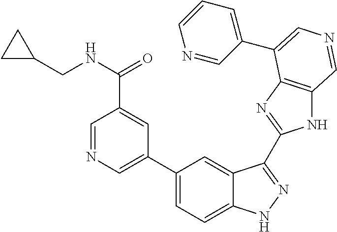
C1=NC=C(C2=CC=C3C(=C2)C(C2=NC4=C(N2)C=NC=C4C2=CC=CN=C2)=NN3)C=C1C(NCC1CC1)=O
